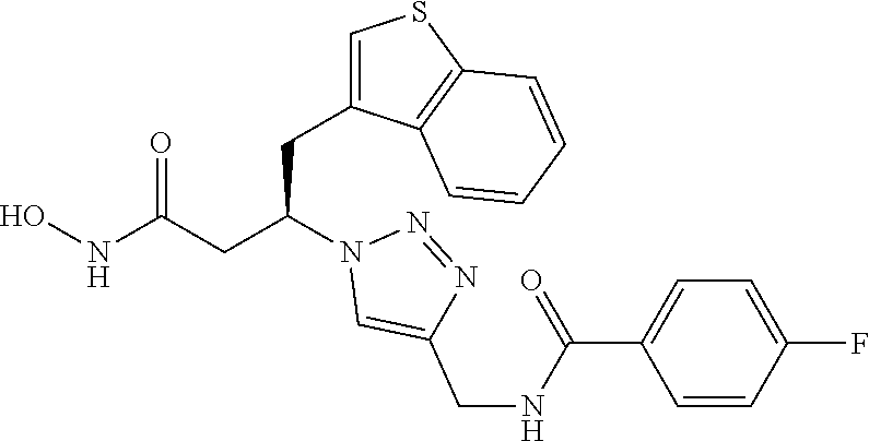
C1(CC(CC(NO)=O)N2C=C(CNC(C3=CC=C(F)C=C3)=O)N=N2)=CSC2=C1C=CC=C2
